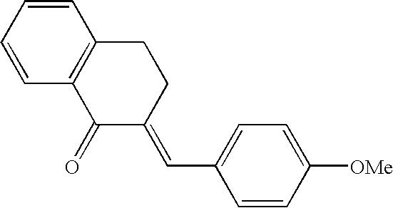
C1=CC=CC2=C1CCC(=CC1=CC=C([OMe])C=C1)C2=O
